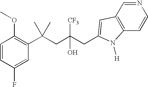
C1(F)=CC(C(CC(CC2=CC3=C(C=CN=C3)N2[H])([CF3])O)(C)C)=C(OC)C=C1
